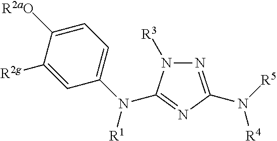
C1=C([R2g])C([R2aO])=CC=C1N([R1])C1=NC(N([R5])[R4])=NN1[R3]
